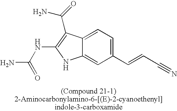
C12=CC=C(C=CC#N)C=C1NC(NC(N)=O)=C2C(=O)N
